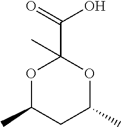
O1C(C)CC(C)OC1(C(O)=O)C
